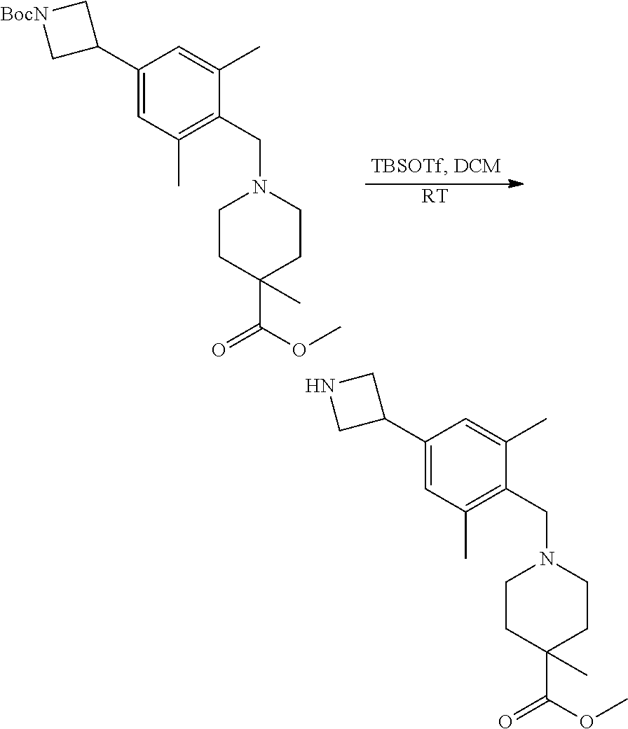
C1(C2CNC2)=CC(C)=C(CN2CCC(C(=O)OC)(C)CC2)C(C)=C1.C1(C2C[BocN]C2)=CC(C)=C(CN2CCC(C(=O)OC)(C)CC2)C(C)=C1.[RT]
